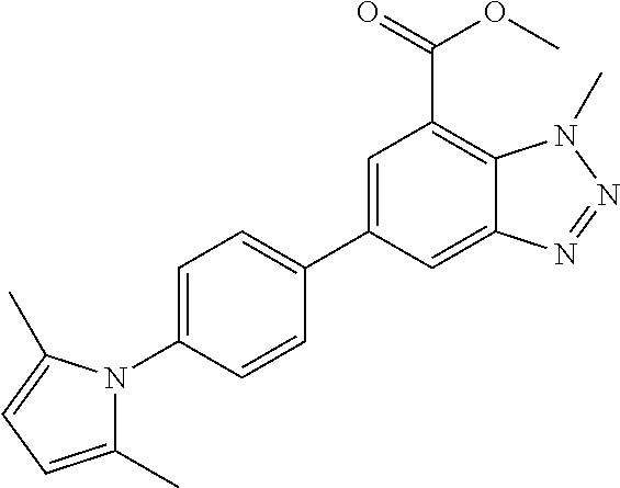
C12=CC(C3=CC=C(N4C(C)=CC=C4C)C=C3)=CC(C(=O)OC)=C1N(C)N=N2
